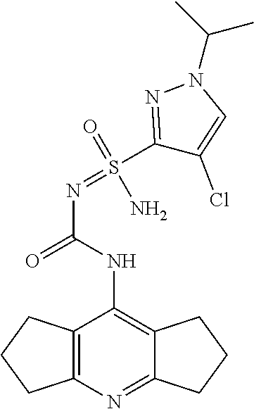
NS(=NC(=O)NC1=C2CCCC2=NC2=C1CCC2)(C1=NN(C(C)C)C=C1Cl)=O
